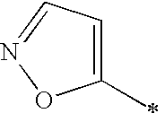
C1(C)=CC=NO1
